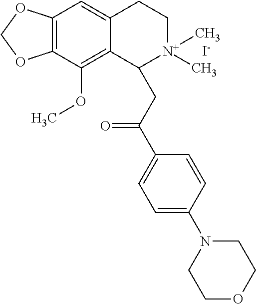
C12=C(C(OC)=C3C(=C1)CC[N+](C)(C)C3CC(C1=CC=C(N3CCOCC3)C=C1)=O)OCO2.[I-]
